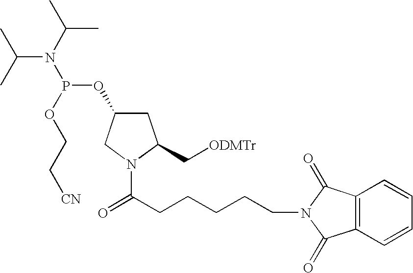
C(CN1C(=O)C2=C(C1=O)C=CC=C2)CCCC(=O)N1C(C[ODMTr])CC(OP(N(C(C)C)C(C)C)OCC[CN])C1
